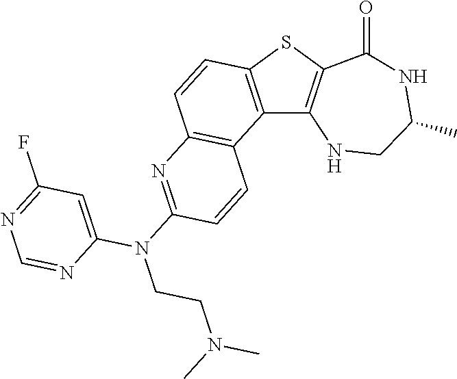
C12=C(SC3=C1NCC(C)NC3=O)C=CC1=C2C=CC(N(C2=CC(F)=NC=N2)CCN(C)C)=N1
